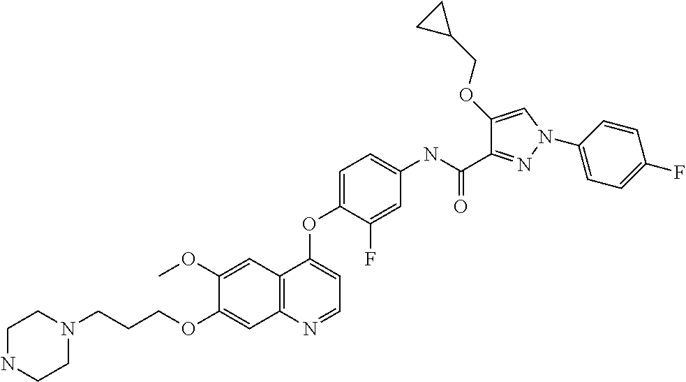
C1(OC)=CC2=C(C=C1OCCCN1CCNCC1)N=CC=C2OC1=CC=C(NC(C2=NN(C3=CC=C(F)C=C3)C=C2OCC2CC2)=O)C=C1F
